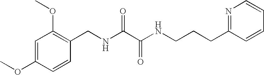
C1=CC(OC)=CC(OC)=C1CNC(C(NCCCC1=NC=CC=C1)=O)=O
